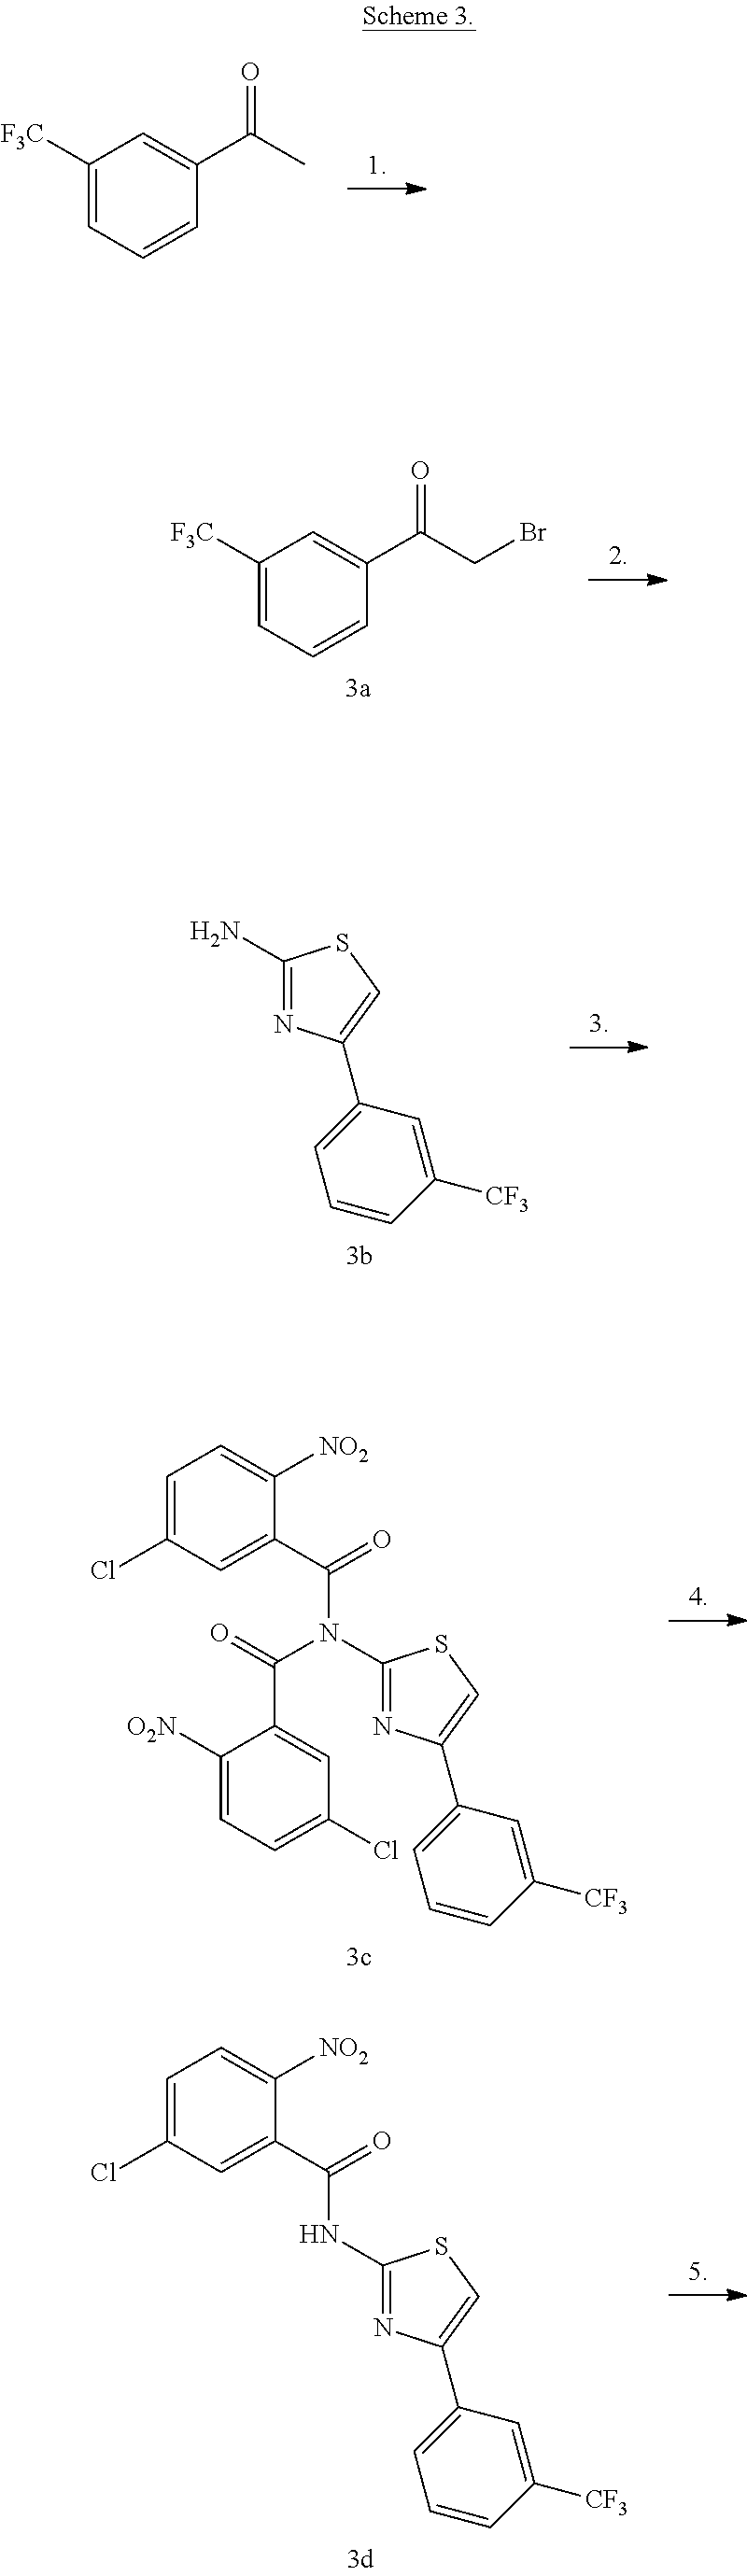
C1(N)=NC(C2=CC=CC([CF3])=C2)=CS1.[NO2]C1=CC=C(Cl)C=C1C(N(C1=NC(C2=CC=CC([CF3])=C2)=CS1)C(C1=CC(Cl)=CC=C1[O2N])=O)=O.[NO2]C1=CC=C(Cl)C=C1C(NC1=NC(C2=CC=CC([CF3])=C2)=CS1)=O.C1=C(C(C)=O)C=CC=C1[F3C].C1=C(C(CBr)=O)C=CC=C1[F3C]
